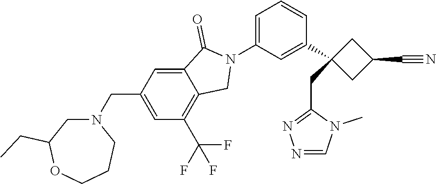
C1(C2(CC3=NN=CN3C)CC(C#N)C2)=CC(N2C(=O)C3=CC(CN4CC(CC)OCCC4)=CC(C(F)(F)F)=C3C2)=CC=C1
